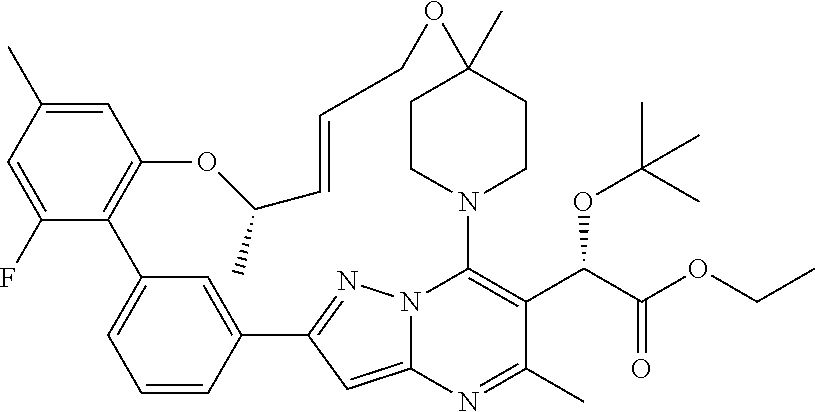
C1=C(C)C=C(F)C2=C1OC(C)C=CCOC1(C)CCN(C3=C(C(C(OCC)=O)OC(C)(C)C)C(C)=NC4=CC(=NN43)C3=CC2=CC=C3)CC1
